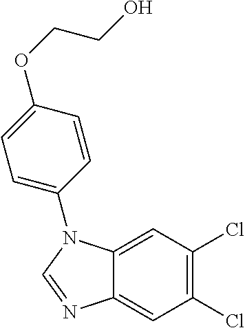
C1(Cl)=C(Cl)C=C2C(=C1)N=CN2C1=CC=C(OCCO)C=C1
